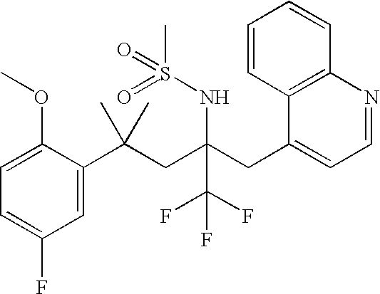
C1=C(C(CC(CC2=CC=NC3=C2C=CC=C3)(NS(=O)(C)=O)C(F)(F)F)(C)C)C(OC)=CC=C1F
